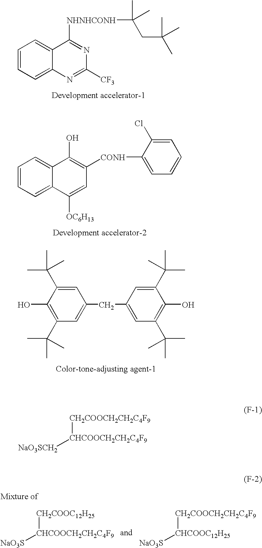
C1=CC=C2C(=C1)C([NHNHCONH]C(C)(CC(C)(C)C)C)=NC([CF3])=N2.C1=CC=C2C(=C1)C(O)=C([CONH]C1=CC=CC=C1Cl)C=C2[OC6H13].C1(O)=C(C(C)(C)C)C=C(CC2=CC(C(C)(C)C)=C(O)C(C(C)(C)C)=C2)C=C1C(C)(C)C.[CH2COOC12H25][CHCOOCH2CH2C4F9][NaO3S].[CH2COOCH2CH2C4F9][CHCOOC12H25][NaO3S].[CH2COOCH2CH2C4F9][CHCOOCH2CH2C4F9][NaO3SCH2]
